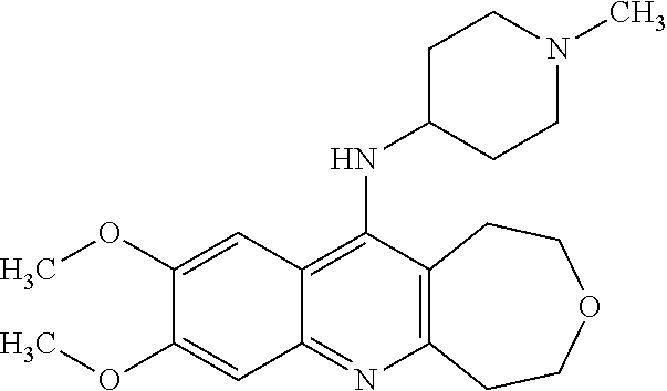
C12=C(C(NC3CCN(C)CC3)=C3C(=N1)C=C(OC)C(OC)=C3)CCOCC2
